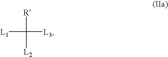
[L1]C([L3])([R])[L2]
